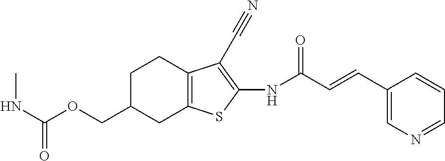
N(C(OCC1CC2=C(CC1)C(C#N)=C(NC(C=CC1=CN=CC=C1)=O)S2)=O)C
